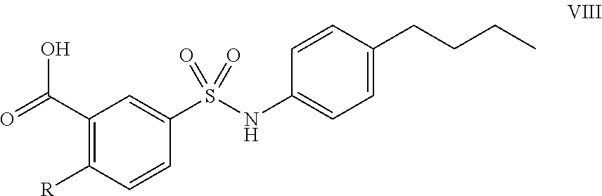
OC(=O)C1=C([R])C=CC(S(NC2=CC=C(CCCC)C=C2)(=O)=O)=C1
